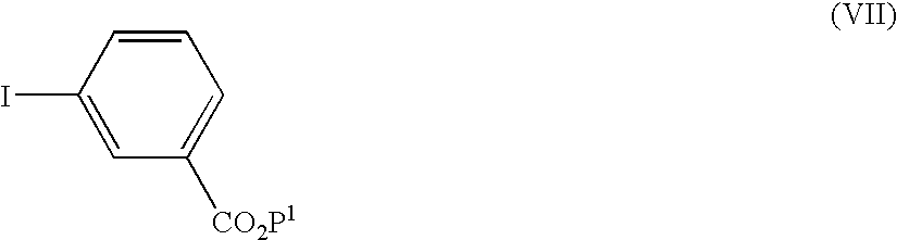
C1(I)=CC([CO2P1])=CC=C1
